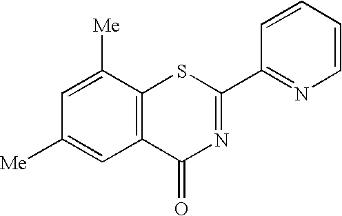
C1=C([Me])C2=C(C=C1[Me])C(=O)N=C(C1=NC=CC=C1)S2
